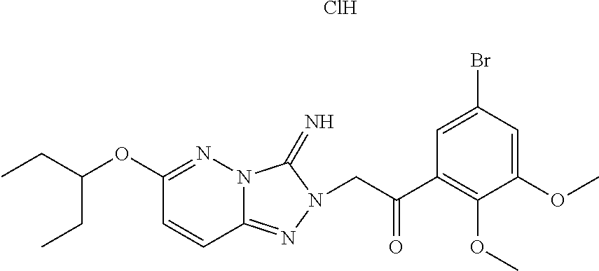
C12=NN(CC(C3=C(OC)C(OC)=CC(Br)=C3)=O)C(=N)N1N=C(OC(CC)CC)C=C2.Cl
